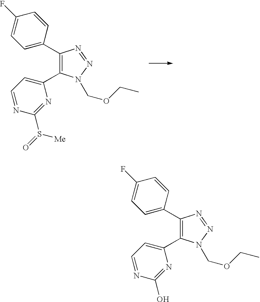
C1(C2=CC=C(F)C=C2)=C(C2=CC=NC(S(=O)[Me])=N2)N(COCC)N=N1.C1(C2=CC=C(F)C=C2)=C(C2=CC=NC(O)=N2)N(COCC)N=N1
